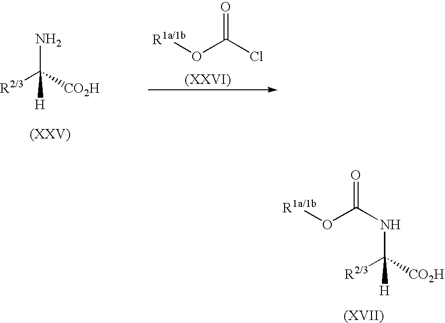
[R2/3]C(N)([H])[CO2H].[R1a/1b]OC(Cl)=O.[R1a/1b]OC(=O)NC([R2/3])([H])[CO2H]
